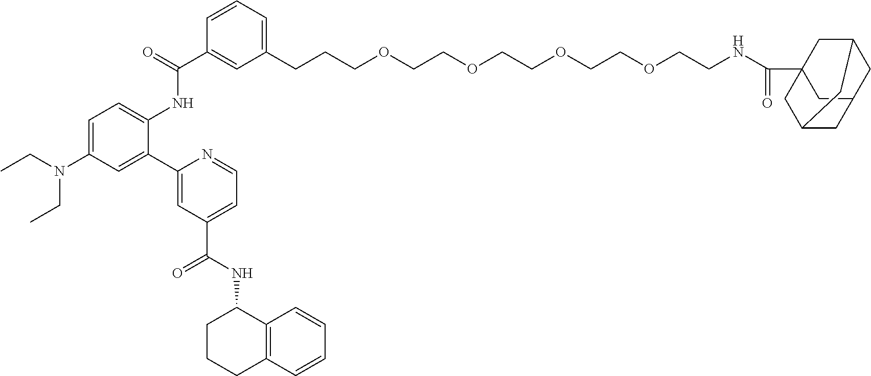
C1(CCCOCCOCCOCCOCCNC(C23CC4CC(CC(C2)C4)C3)=O)=CC=CC(C(=O)NC2=CC=C(N(CC)CC)C=C2C2=CC(C(NC3CCCC4=C3C=CC=C4)=O)=CC=N2)=C1
